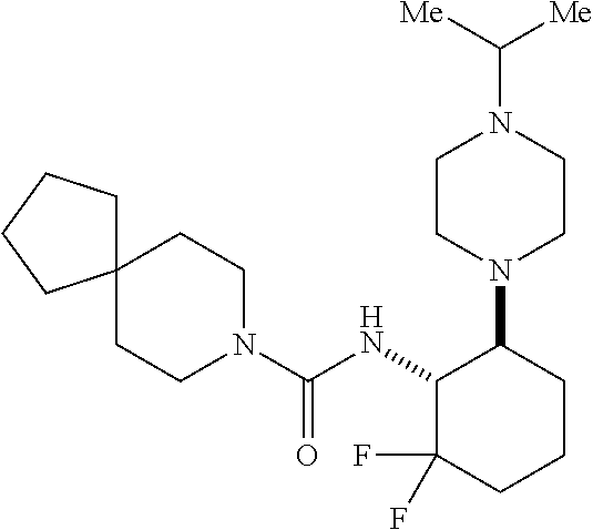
C12(CCN(C(NC3C(F)(F)CCCC3N3CCN(C([Me])[Me])CC3)=O)CC1)CCCC2
